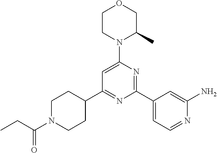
C1(C2=NC(C3=CC=NC(N)=C3)=NC(N3C(C)COCC3)=C2)CCN(C(CC)=O)CC1
